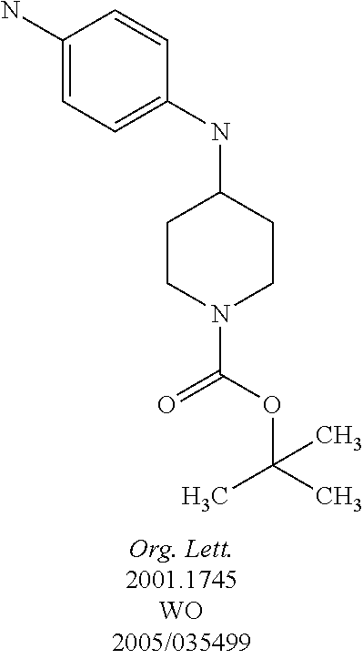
C1(N)=CC=C(NC2CCN(C(OC(C)(C)C)=O)CC2)C=C1
